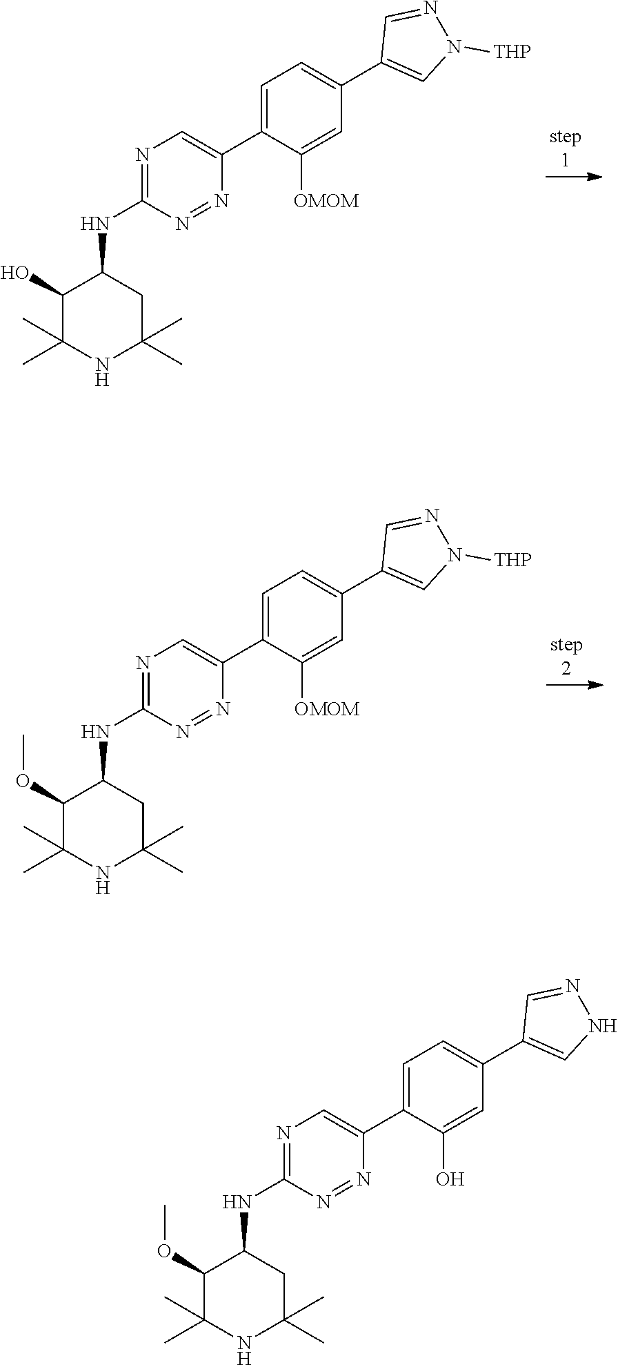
N1=NC(NC2C(O)C(C)(C)NC(C)(C)C2)=NC=C1C1=CC=C(C2=CN([THP])N=C2)C=C1[OMOM].N1=NC(NC2C(OC)C(C)(C)NC(C)(C)C2)=NC=C1C1=CC=C(C2=CN([THP])N=C2)C=C1[OMOM].N1=NC(NC2C(OC)C(C)(C)NC(C)(C)C2)=NC=C1C1=CC=C(C2=CNN=C2)C=C1O
